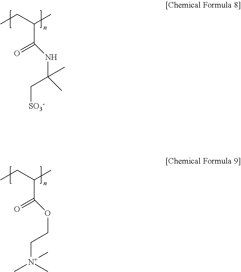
CCC(C)C(=O)NC(C[SO3-])(C)C.CCC(C)C(=O)OCC[N+](C)(C)C
